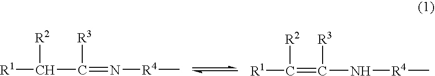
[R1]C([R2])C([R3])=N[R4]C.[R1]C([R2])=C([R3])N[R4]C
